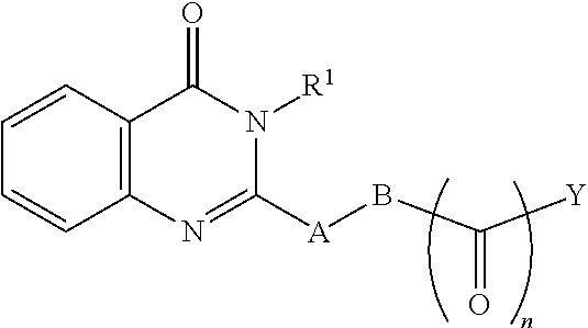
[Y]C(B[A]C1=NC2=C(C(=O)N1[R1])C=CC=C2)=O
